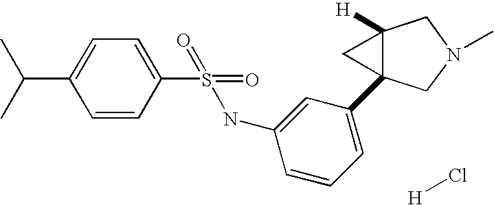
[H]Cl.C1=CC(S(=O)(=O)NC2=CC(C34C([H])(CN(C)C3)C4)=CC=C2)=CC=C1C(C)C
